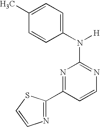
N1=C(N([H])C2=CC=C(C)C=C2)N=C(C2=NC=CS2)C=C1
